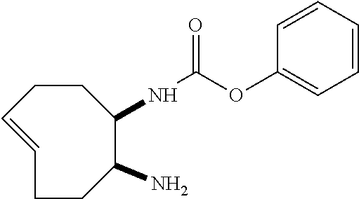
C1CC=CCCC(N)C1NC(OC1=CC=CC=C1)=O
